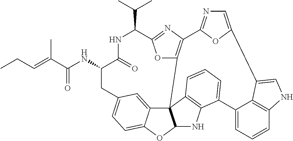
C(=O)(NC1C(=O)NC(C(C)C)C2=NC3=C(O2)C24C5=CC(=CC=C5OC2NC2=C4C=CC=C2C2=CC=CC4=C2C(=CN4)C2=CN=C3O2)C1)C(=CCC)C
